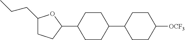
C1(CCC)CCC(C2CCC(C3CCC([OCF3])CC3)CC2)O1
